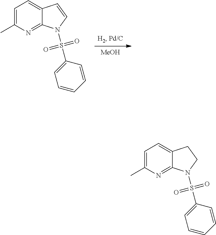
[MeOH].C1=C(C)N=C2C(=C1)C=CN2S(C1=CC=CC=C1)(=O)=O.C1=C(C)N=C2C(=C1)CCN2S(C1=CC=CC=C1)(=O)=O
